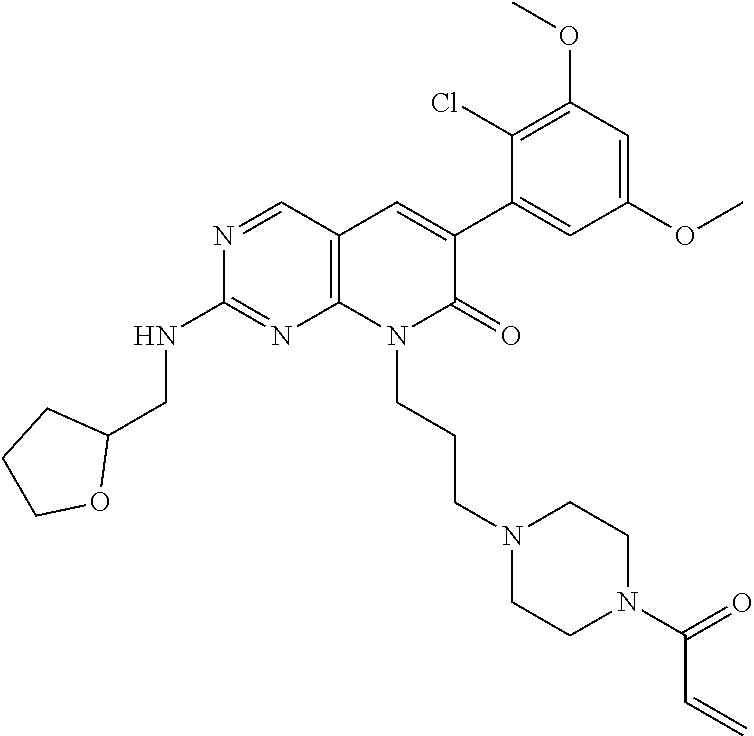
C1(NCC2CCCO2)=NC2=C(C=C(C3=CC(OC)=CC(OC)=C3Cl)C(=O)N2CCCN2CCN(C(C=C)=O)CC2)C=N1
